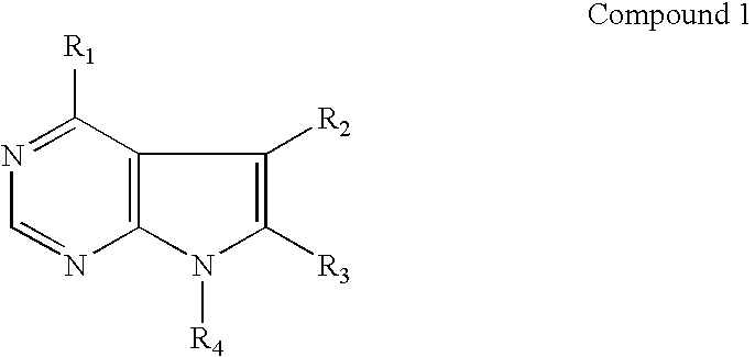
N1=C([R1])C2=C(N=C1)N([R4])C([R3])=C2[R2]
